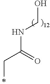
OCNC(CC)=O
